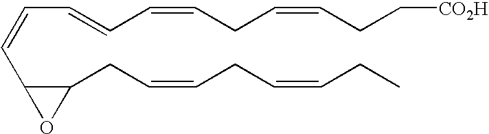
C(=CC1C(CC=CCC=CCC)O1)C=CC=CCC=CCC[CO2H]
